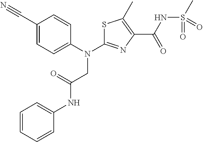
S1C(N(C2=CC=C(C#N)C=C2)CC(=O)NC2=CC=CC=C2)=NC(C(NS(C)(=O)=O)=O)=C1C
